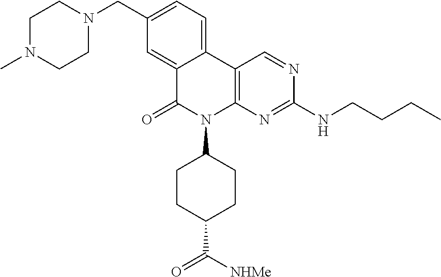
C12=CC(CN3CCN(C)CC3)=CC=C1C1=C(N(C3CCC(C([NHMe])=O)CC3)C2=O)N=C(NCCCC)N=C1
